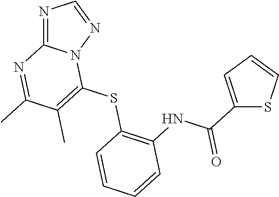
N1=C2N(N=C1)C(SC1=C(NC(C3=CC=CS3)=O)C=CC=C1)=C(C)C(C)=N2
